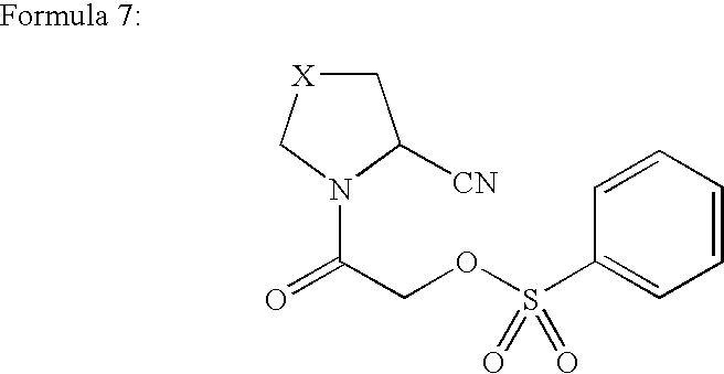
C1[X]CN(C(COS(C2=CC=CC=C2)(=O)=O)=O)C1[CN]
